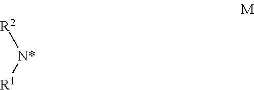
[R2][N*][R1]
